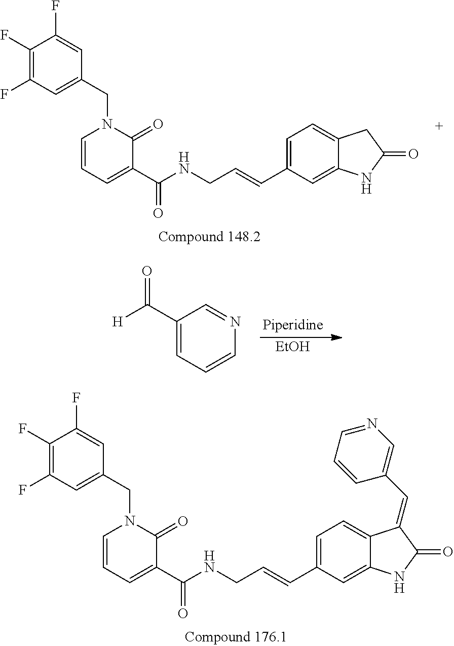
C1(F)=C(F)C=C(CN2C=CC=C(C(NCC=CC3=CC=C4C(=C3)NC(=O)C4=CC3=CN=CC=C3)=O)C2=O)C=C1F.C1(F)=C(F)C=C(CN2C=CC=C(C(NCC=CC3=CC=C4C(=C3)NC(=O)C4)=O)C2=O)C=C1F.[EtOH].[H]C(C1=CC=CN=C1)=O
